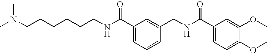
N(CCCCCCNC(C1=CC=CC(CNC(C2=CC=C(OC)C(OC)=C2)=O)=C1)=O)(C)C
